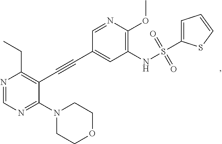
N1=CN=C(N2CCOCC2)C(C#CC2=CC(NS(=O)(=O)C3=CC=CS3)=C(OC)N=C2)=C1CC
